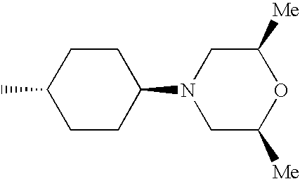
C1(C)CCC(N2CC([Me])OC([Me])C2)CC1
